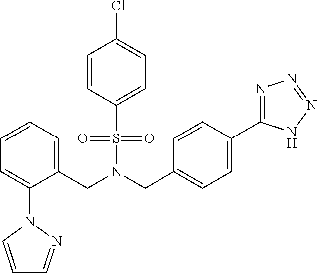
C1=CC=C(CN(CC2=CC=C(C3=NN=NN3)C=C2)S(=O)(=O)C2=CC=C(Cl)C=C2)C(N2N=CC=C2)=C1
